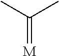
C(=[M])(C)C
